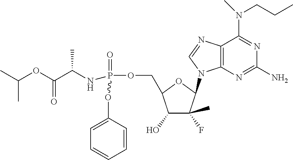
C12=C(N=C(N)N=C1N(C)CCC)N(C1C(F)(C)C(O)C(COP(=O)(NC(C(OC(C)C)=O)C)OC3=CC=CC=C3)O1)C=N2
